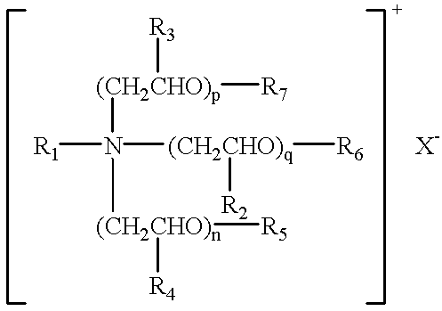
[(CH2CHO)p](N([R1])([(CH2CHO)q]([R2])[R6])[(CH2CHO)n]([R4])[R5])([R3])[R7].[X-]
